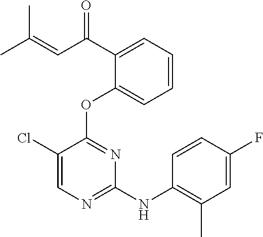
C(C1=CC=CC=C1OC1=NC(NC2=C(C)C=C(F)C=C2)=NC=C1Cl)(C=C(C)C)=O
